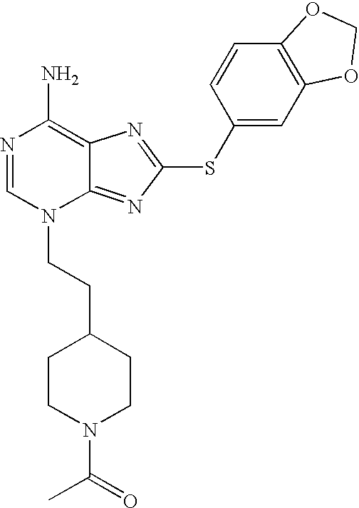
N1=CN(CCC2CCN(C(=O)C)CC2)C2=NC(SC3=CC4=C(C=C3)OCO4)=NC2=C1N
